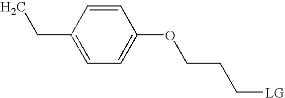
CCC1=CC=C(OCCC[LG])C=C1
